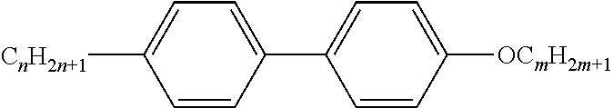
C1(C2=CC=C([CnH2n+1])C=C2)=CC=C([OCmH2m+1])C=C1
